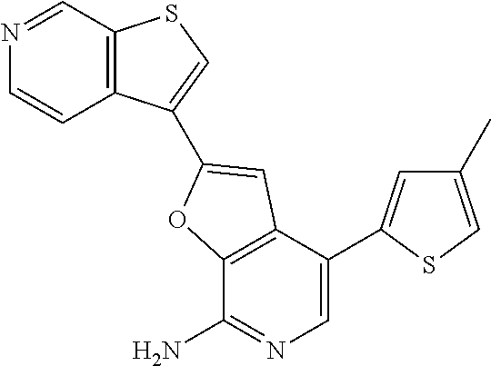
N1=CC2=C(C=C1)C(C1=CC3=C(C(N)=NC=C3C3=CC(C)=CS3)O1)=CS2
